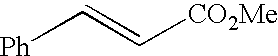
[Ph]C=C[CO2Me]
